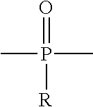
CP([R])(=O)C
